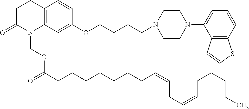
C12=C(C=C(OCCCCN3CCN(C4=CC=CC5=C4C=CS5)CC3)C=C1)N(COC(CCCCCCCC=CCC=CCCCCC)=O)C(=O)CC2
